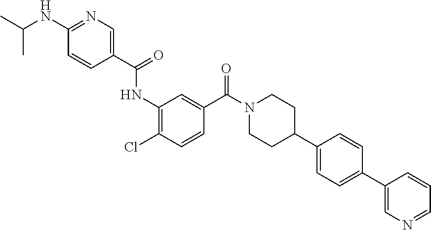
CC(C)NC1=NC=C(C(=O)NC2=C(Cl)C=CC(C(N3CCC(C4=CC=C(C5=CN=CC=C5)C=C4)CC3)=O)=C2)C=C1
